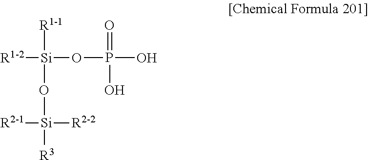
[R1-2][Si]([R1-1])(O[Si]([R2-1])([R2-2])[R3])OP(=O)(O)O
